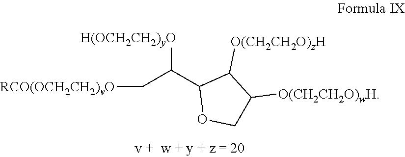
[RCO(OCH2CH2)vO]CC(C1OCC([O(CH2CH2O)wH])C1[O(CH2CH2O)zH])[H(OCH2CH2)yO]
